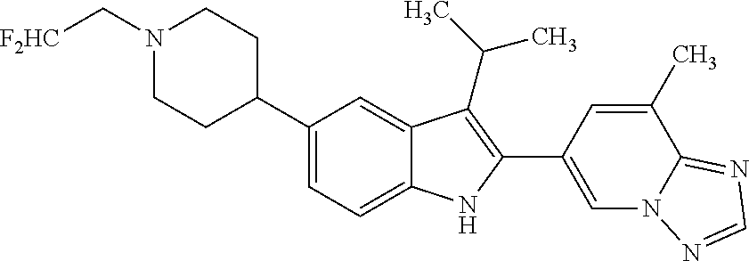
C1(C2CCN(C[F2HC])CC2)=CC=C2C(=C1)C(C(C)C)=C(C1=CN3C(=NC=N3)C(C)=C1)N2
